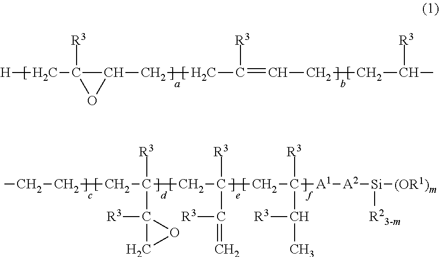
[H]CC1([R3])OC1CCC(=CCCC([R3])C)[R3].C(CCC(C1([R3])CO1)(CC(C(=C)[R3])(CC([A1][A2][Si]([(OR1)m])[R23-m])(C(C)[R3])[R3])[R3])[R3])C
